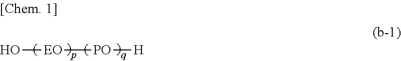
O[EO][PO][H]
